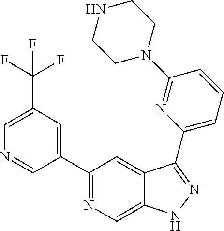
C1(C2=CC(C(F)(F)F)=CN=C2)=NC=C2C(=C1)C(C1=CC=CC(N3CCNCC3)=N1)=NN2
